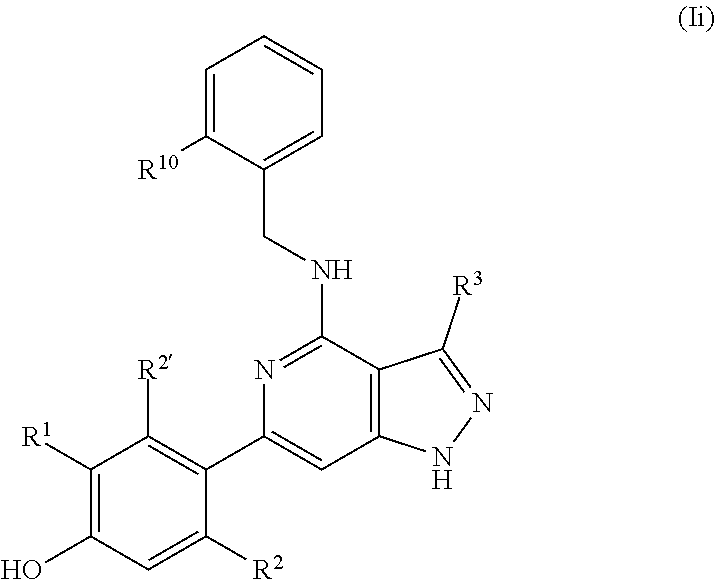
C1([R1])=C(O)C=C([R2])C(C2=CC3=C(C(NCC4=CC=CC=C4[R10])=N2)C([R3])=NN3)=C1[R2]
